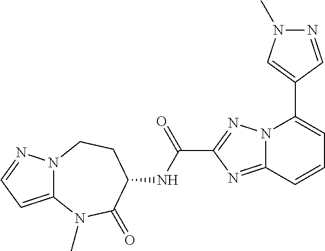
N12C(=CC=N1)N(C)C(=O)C(NC(C1=NN3C(=N1)C=CC=C3C1=CN(C)N=C1)=O)CC2
